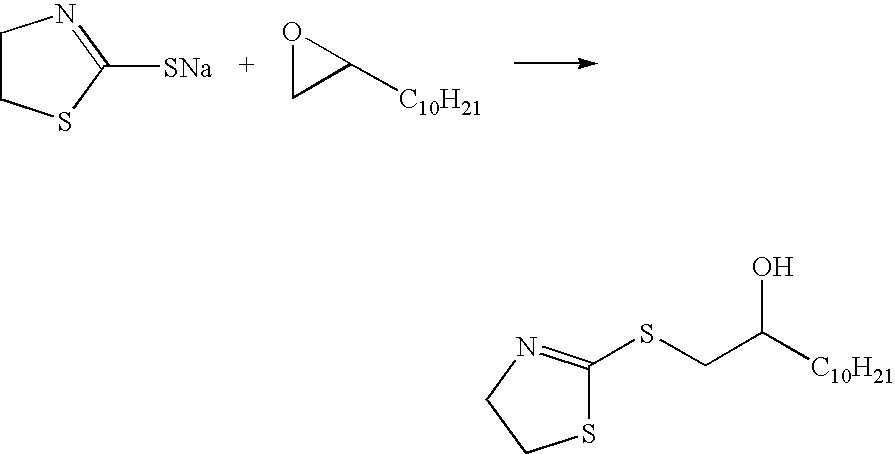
C1CSC([SNa])=N1.O1CC1[C10H21].C1(SCC([C10H21])O)=NCCS1
